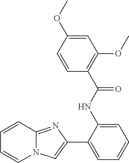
C1=CN2C(=NC(C3=CC=CC=C3NC(C3=C(OC)C=C(OC)C=C3)=O)=C2)C=C1
